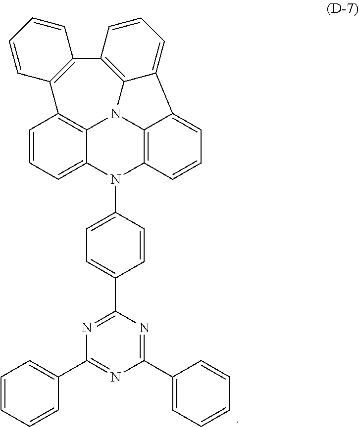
C1=C(C2=NC(C3=CC=CC=C3)=NC(C3=CC=CC=C3)=N2)C=CC(N2C3=CC=CC4=C3N3C5=C2C=CC=C5C2=CC=CC(=C32)C2=C4C=CC=C2)=C1
